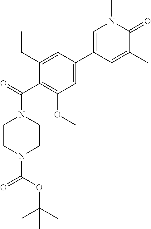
C1(C(N2CCN(C(=O)OC(C)(C)C)CC2)=O)=C(OC)C=C(C2=CN(C)C(=O)C(C)=C2)C=C1CC
